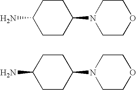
C1CN(C2CCC(N)CC2)CCO1.C1CN(C2CCC(N)CC2)CCO1
